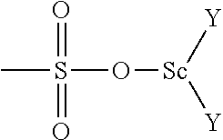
CS(O[Sc]([Y])[Y])(=O)=O
